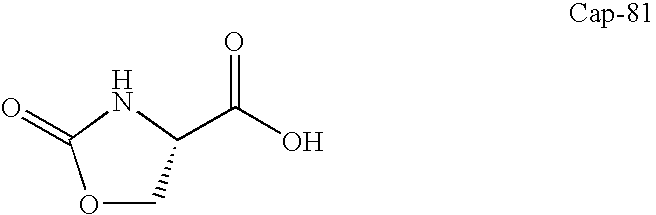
C(O)(=O)C1COC(=O)N1
